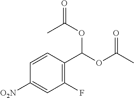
C1(F)=C(C(OC(C)=O)OC(C)=O)C=CC([O2N])=C1
